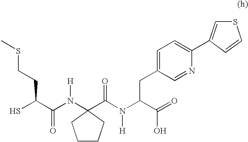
C1CCC(N(C(C(S)CCSC)=O)[H])(C(N(C(C(=O)O)CC2=CC=C(C3=CSC=C3)N=C2)[H])=O)C1
